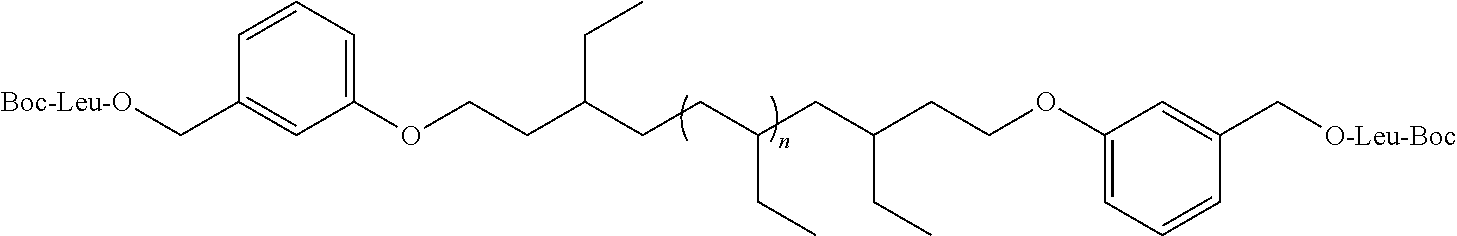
C1=CC(C[Boc-Leu-O])=CC(OCCC(CCC(CC(CCOC2=CC=CC(C[O-Leu-Boc])=C2)CC)CC)CC)=C1
